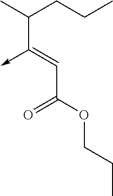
C(C(OCCC)=O)=C(->C)C(C)CCC
